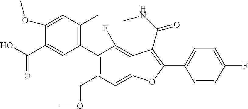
C1(C2=C(C)C=C(OC)C(C(O)=O)=C2)=C(COC)C=C2C(=C1F)C(C(=O)NC)=C(C1=CC=C(F)C=C1)O2
